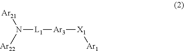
[Ar21]N([L1][Ar3][X1][Ar1])[Ar22]
